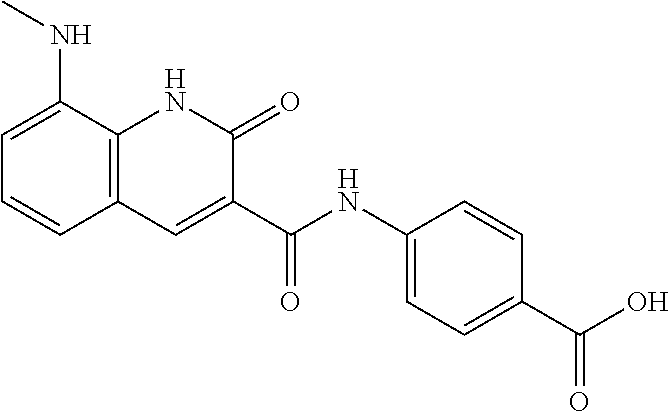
C(=O)(NC1=CC=C(C(O)=O)C=C1)C1=CC2=C(NC1=O)C(NC)=CC=C2
